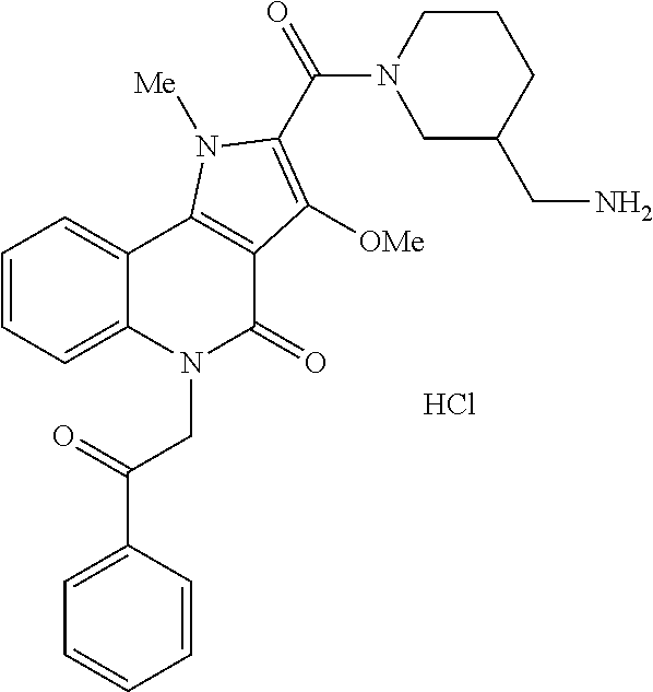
Cl.C1=C(C(=O)CN2C(=O)C3=C(C4=CC=CC=C24)N([Me])C(C(=O)N2CC(CN)CCC2)=C3[OMe])C=CC=C1
